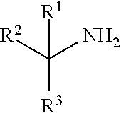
C([R1])([R2])([R3])N
